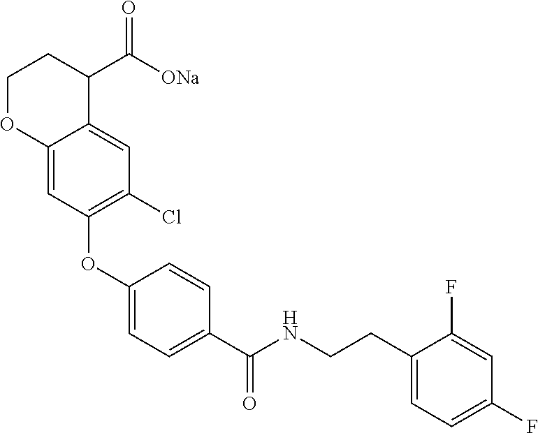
C1(OC2=C(Cl)C=C3C(=C2)OCCC3C([ONa])=O)=CC=C(C(NCCC2=CC=C(F)C=C2F)=O)C=C1
